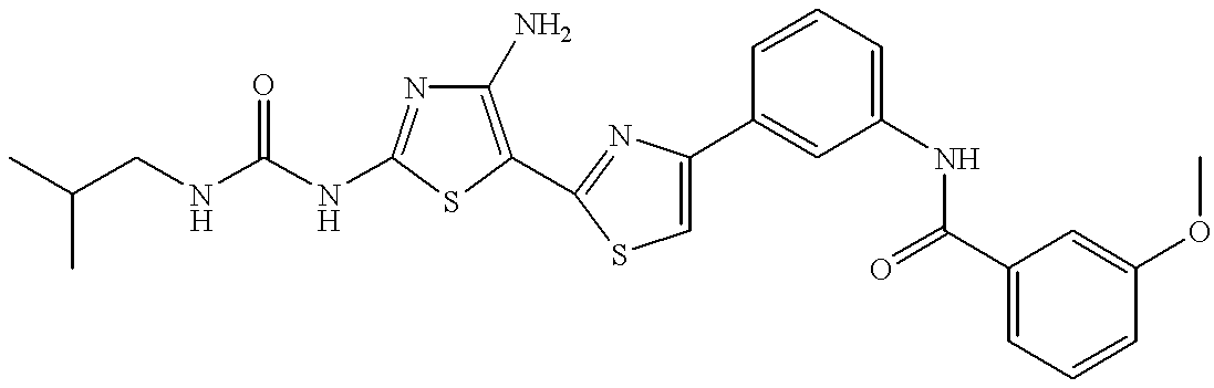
C(NC1=NC(N)=C(C2=NC(C3=CC(NC(C4=CC=CC(OC)=C4)=O)=CC=C3)=CS2)S1)(NCC(C)C)=O
